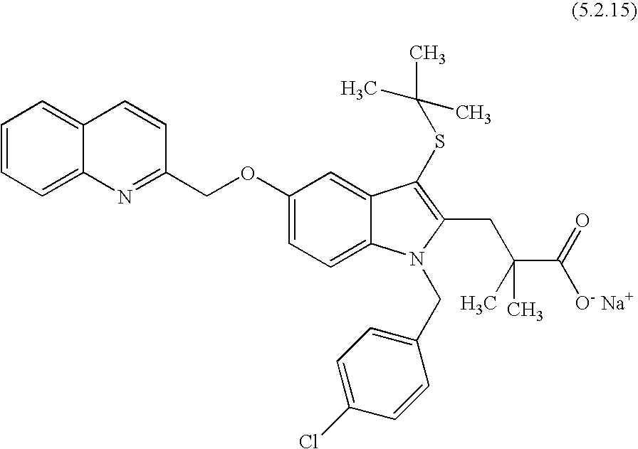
C1=CC=C2C(=C1)C=CC(COC1=CC=C3C(=C1)C(SC(C)(C)C)=C(CC(C)(C)C(=O)[O- Na+])N3CC1=CC=C(Cl)C=C1)=N2
